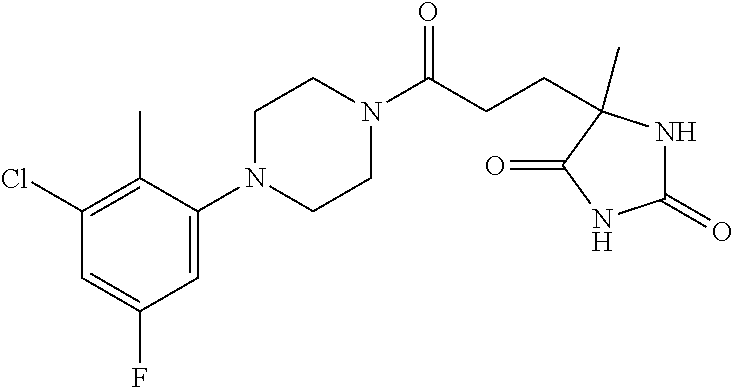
C1(N2CCN(C(CCC3(C)NC(=O)NC3=O)=O)CC2)=CC(F)=CC(Cl)=C1C
